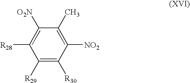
C1(C)=C([NO2])C([R30])=C([R29])C([R28])=C1[O2N]
